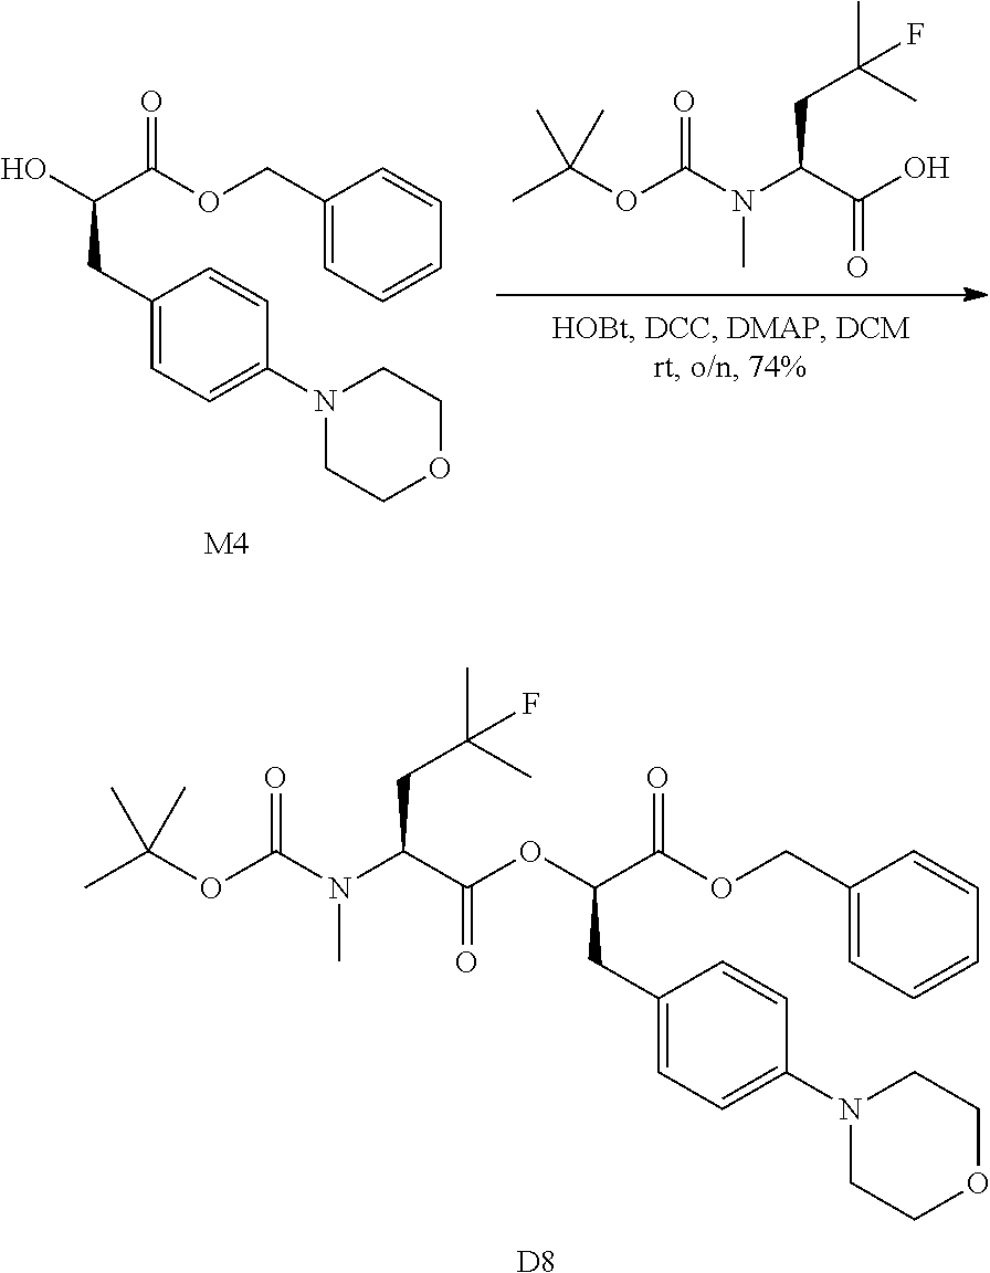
C(C(N(C)C(OC(C)(C)C)=O)CC(C)(C)F)(=O)OC(C(OCC1=CC=CC=C1)=O)CC1=CC=C(N2CCOCC2)C=C1.[D8].OC(C(N(C)C(OC(C)(C)C)=O)CC(C)(C)F)=O.[M4].C1(COC(C(O)CC2=CC=C(N3CCOCC3)C=C2)=O)=CC=CC=C1
